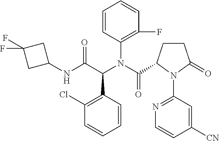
C1=CC=CC(C(C(=O)NC2CC(F)(F)C2)N(C(=O)C2CCC(=O)N2C2=NC=CC([CN])=C2)C2=C(F)C=CC=C2)=C1Cl
